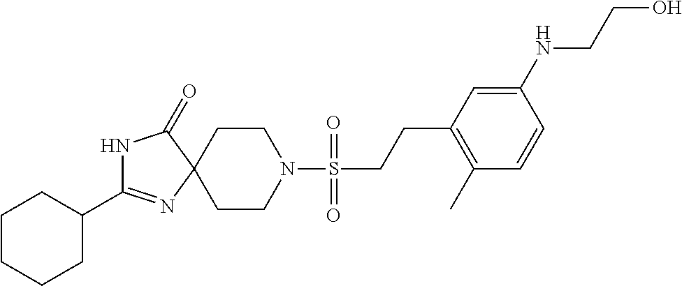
C1CN(S(=O)(CCC2=C(C)C=CC(NCCO)=C2)=O)CCC12C(=O)NC(C1CCCCC1)=N2
